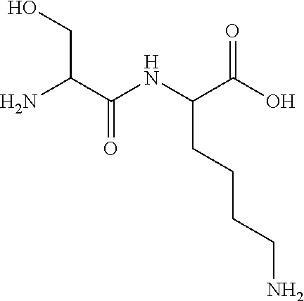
NC(C(NC(C(O)=O)CCCCN)=O)CO
